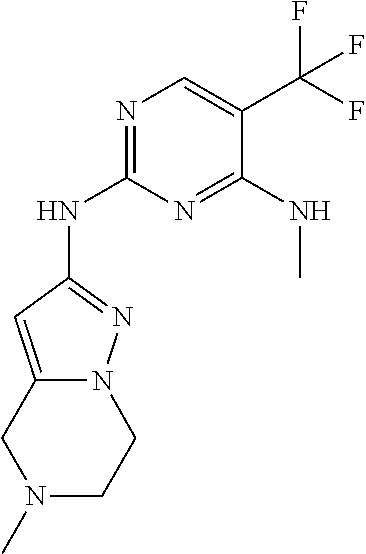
N1=C(NC2=NN3C(=C2)CN(C)CC3)N=C(NC)C(C(F)(F)F)=C1
